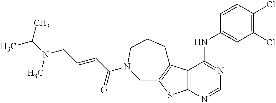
C12=C(C(NC3=CC(Cl)=C(Cl)C=C3)=NC=N1)C1=C(S2)CN(C(C=CCN(C(C)C)C)=O)CCC1
